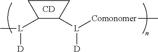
C[L]([D])C1C([L]([D])[Comonomer]C)CC1.[CD]
